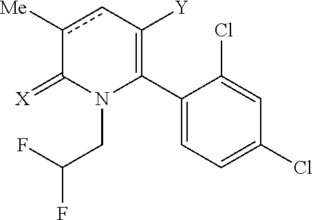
C1(C2=C([Y])cc([Me])C(=[X])N2CC(F)F)=CC=C(Cl)C=C1Cl
